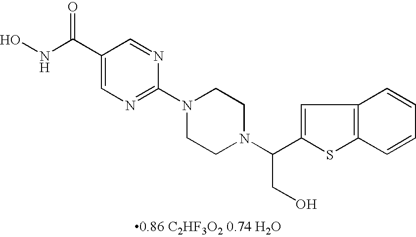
ONC(C1=CN=C(N2CCN(C(C3=CC4=C(S3)C=CC=C4)CO)CC2)N=C1)=O
